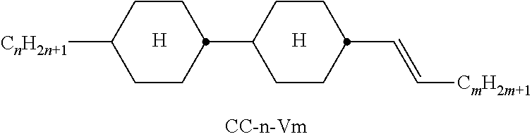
[H].[H].C1CC([CnH2n+1])CCC1C1CCC(C=C[CmH2m+1])CC1
